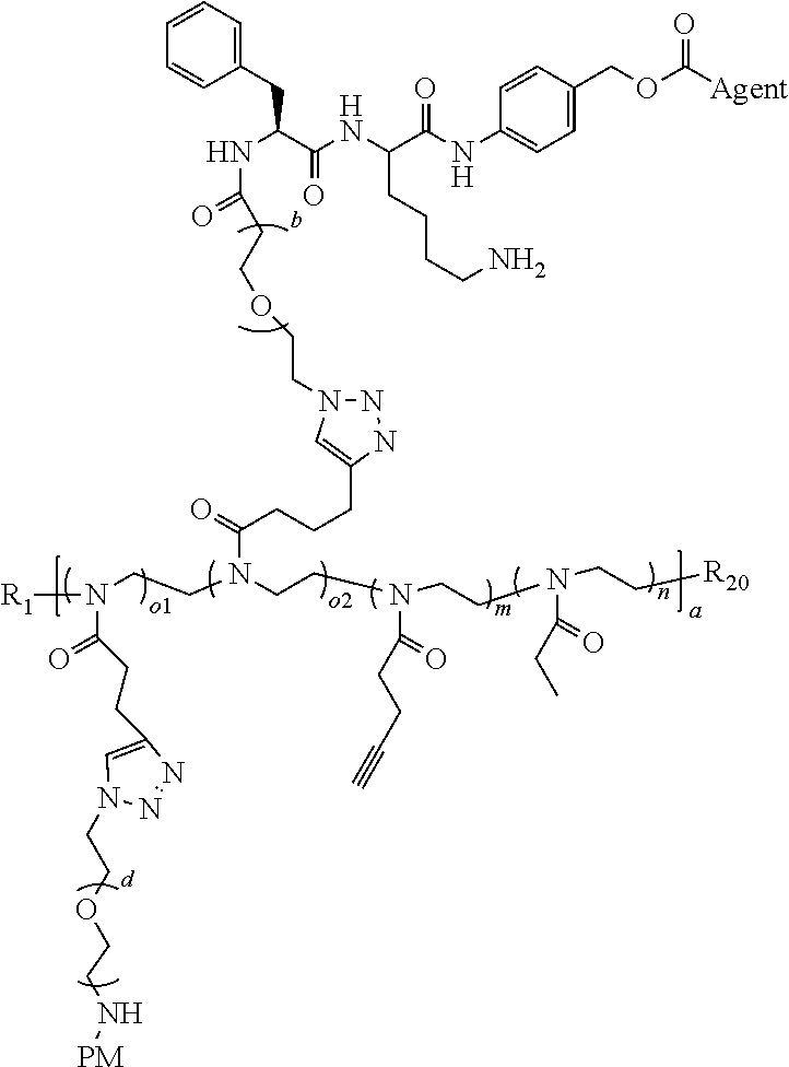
N(CCN(CC[R20])C(CC)=O)(C(=O)CCC#C)CCN(CCN([R1])C(=O)CCC1=CN(CCOCCN[PM])N=N1)C(CCCC1=CN(CCOCCC(NC(C(NC(C(NC2=CC=C(COC([Agent])=O)C=C2)=O)CCCCN)=O)CC2=CC=CC=C2)=O)NN1)=O
